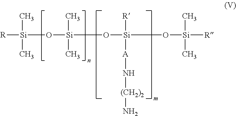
[R][Si](C)(C)O[Si](C)(C)O[Si]([R])([A]N[(CH2)2]N)O[Si](C)(C)[R]
